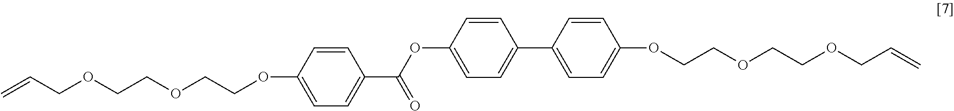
C=CCOCCOCCOC1=CC=C(C(=O)OC2=CC=C(C3=CC=C(OCCOCCOCC=C)C=C3)C=C2)C=C1
